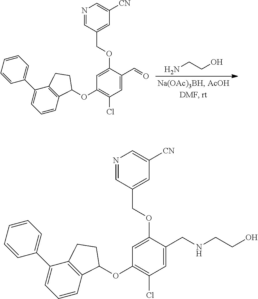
C1=C(OCC2=CC([CN])=CN=C2)C(C=O)=CC(Cl)=C1OC1C2=C(C(C3=CC=CC=C3)=CC=C2)CC1.NCCO.C1=C(OCC2=CC([CN])=CN=C2)C(CNCCO)=CC(Cl)=C1OC1C2=C(C(C3=CC=CC=C3)=CC=C2)CC1
